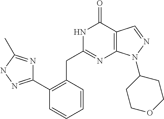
C1=CC(CC2=NC3=C(C(=O)N2)C=NN3C2CCOCC2)=C(C2=NNC(C)=N2)C=C1
